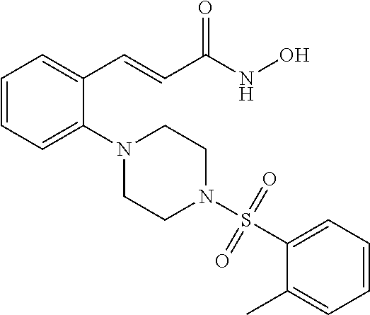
C1=CC=C(N2CCN(S(=O)(=O)C3=CC=CC=C3C)CC2)C(C=CC(NO)=O)=C1
